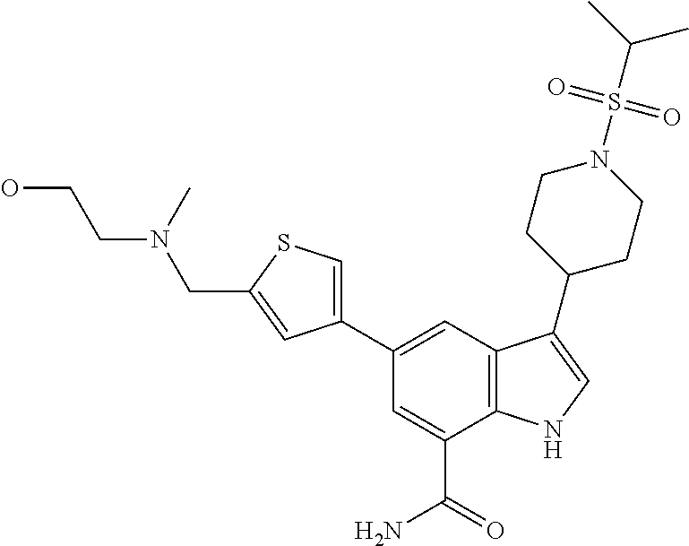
C1(C2=CSC(CN(CCO)C)=C2)=CC2=C(C(C(=O)N)=C1)NC=C2C1CCN(S(C(C)C)(=O)=O)CC1
